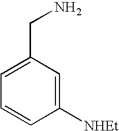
C1([NHEt])=CC(CN)=CC=C1
